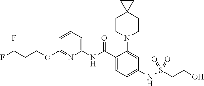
C1(OCCC(F)F)=NC(NC(C2=CC=C(NS(CCO)(=O)=O)C=C2N2CCC3(CC2)CC3)=O)=CC=C1
